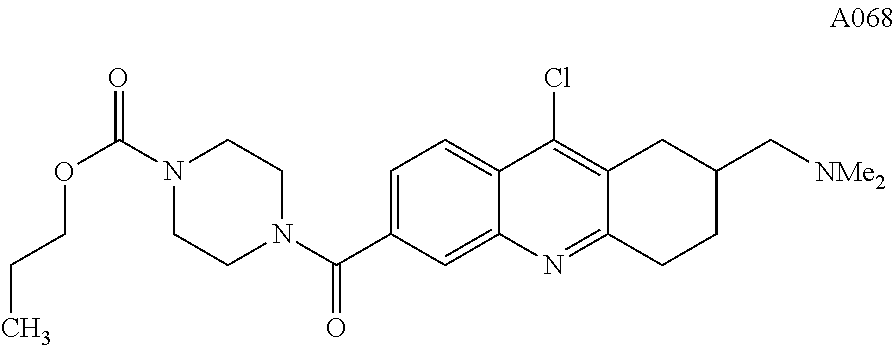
C1=C(C(N2CCN(C(=O)OCCC)CC2)=O)C=C2C(=C1)C(Cl)=C1C(=N2)CCC(C[NMe2])C1
